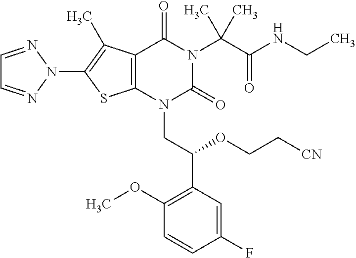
C12=C(C(C)=C(N3N=CC=N3)S1)C(=O)N(C(C(=O)NCC)(C)C)C(=O)N2CC(C1=C(OC)C=CC(F)=C1)OCC[CN]
